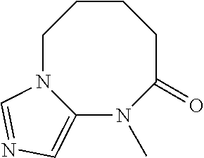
C1N2C(=CN=C2)N(C)C(=O)CCC1
